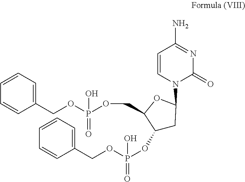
C1=CN(C2OC(COP(OCC3=CC=CC=C3)(=O)O)C(OP(OCC3=CC=CC=C3)(O)=O)C2)C(=O)N=C1N
